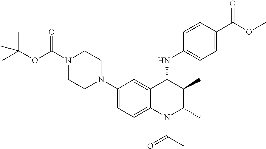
C1(N2CCN(C(OC(C)(C)C)=O)CC2)=CC=C2C(=C1)C(NC1=CC=C(C(OC)=O)C=C1)C(C)C(C)N2C(C)=O
